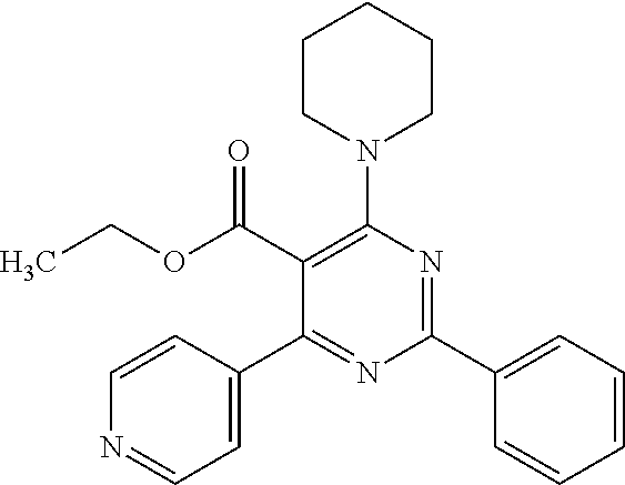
CCOC(C1=C(N2CCCCC2)N=C(C2=CC=CC=C2)N=C1C1=CC=NC=C1)=O
